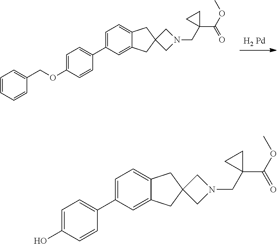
[H2 Pd].C1(C2=CC=C(OCC3=CC=CC=C3)C=C2)=CC=C2C(=C1)CC1(C2)CN(CC2(C(OC)=O)CC2)C1.C1(C2=CC=C(O)C=C2)=CC=C2C(=C1)CC1(C2)CN(CC2(C(OC)=O)CC2)C1
